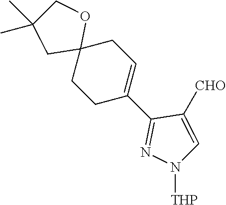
C1C(C2=NN([THP])C=C2[CHO])=CCC2(C1)OCC(C)(C)C2
